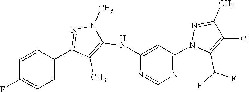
N1=C(N2C(C(F)F)=C(Cl)C(C)=N2)C=C(NC2=C(C)C(C3=CC=C(F)C=C3)=NN2C)N=C1
